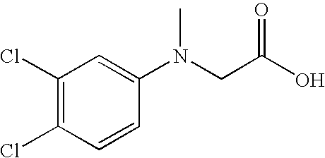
C1(Cl)=C(Cl)C=CC(N(CC(O)=O)C)=C1
